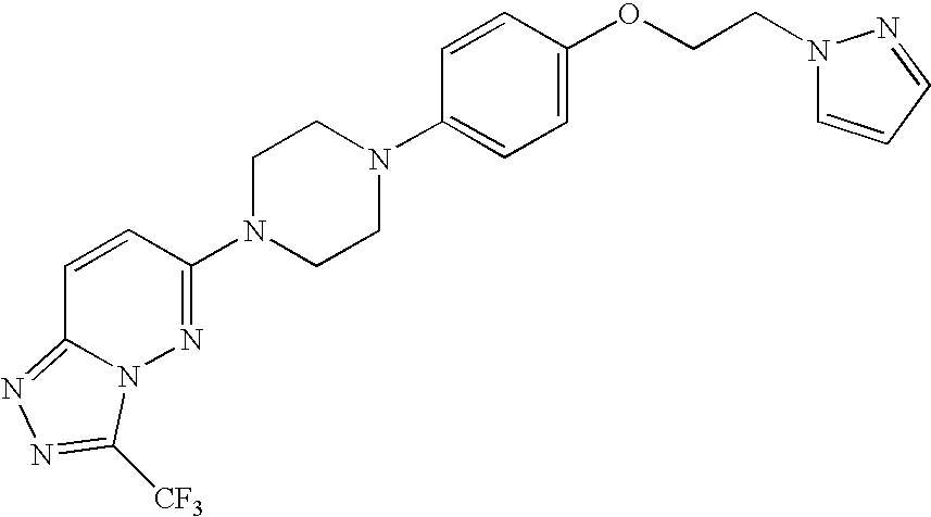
C1=CC(N2CCN(C3=CC=C(OCCN4C=CC=N4)C=C3)CC2)=NN2C1=NN=C2[CF3]
